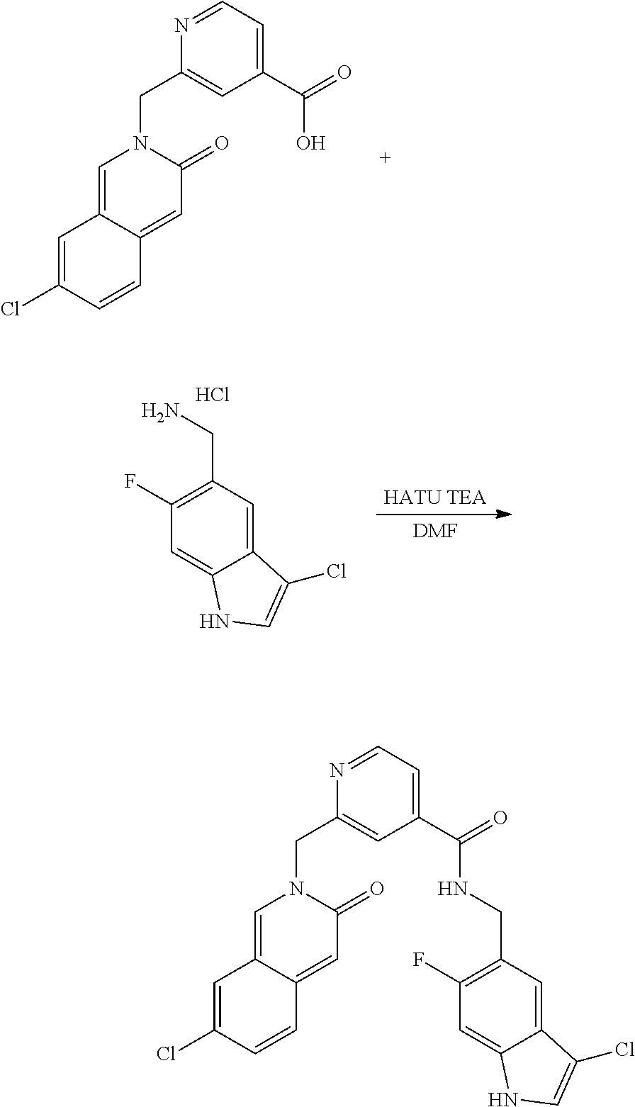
C12=CN(CC3=CC(C(=O)O)=CC=N3)C(=O)C=C1C=CC(Cl)=C2.[HATU TEA].[DMF].C1=C2C(=CC(F)=C1CN)NC=C2Cl.Cl.C(C1=CC(C(=O)NCC2=C(F)C=C3C(=C2)C(Cl)=CN3)=CC=N1)N1C(=O)C=C2C(=C1)C=C(Cl)C=C2
